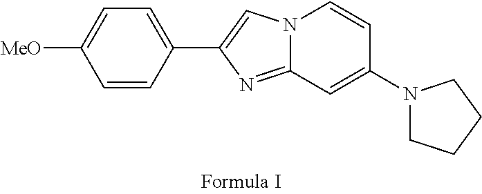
N12C(=NC(C3=CC=C([MeO])C=C3)=C1)C=C(N1CCCC1)C=C2
